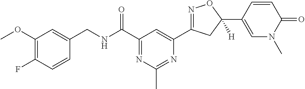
C1(OC)=C(F)C=CC(CNC(C2=NC(C)=NC(C3=NOC(C4=CN(C)C(=O)C=C4)([H])C3)=C2)=O)=C1
